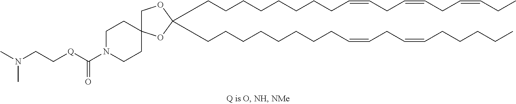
C(CCCCCCCC=CCC=CCCCCC)C1(CCCCCCCCC=CCC=CCC=CCC)OCC2(O1)CCN(C([Q]CCN(C)C)=O)CC2
